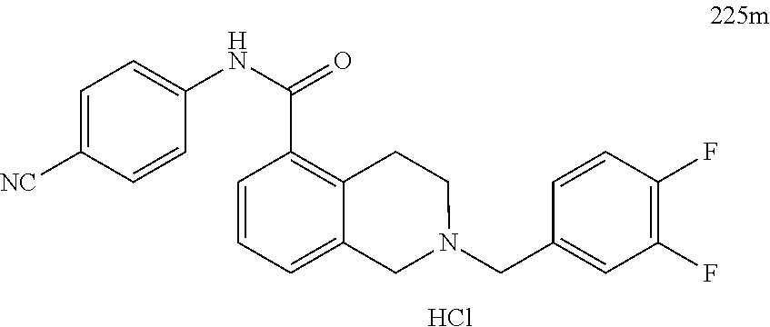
C1=C([NC])C=CC(NC(=O)C2=C3C(=CC=C2)CN(CC2=CC(F)=C(F)C=C2)CC3)=C1.Cl
